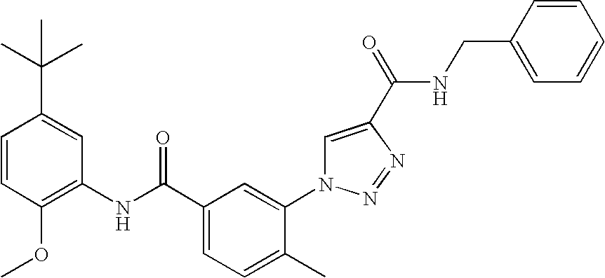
C1=CC(C(C)(C)C)=CC(NC(C2=CC=C(C)C(N3C=C(C(=O)NCC4=CC=CC=C4)N=N3)=C2)=O)=C1OC
